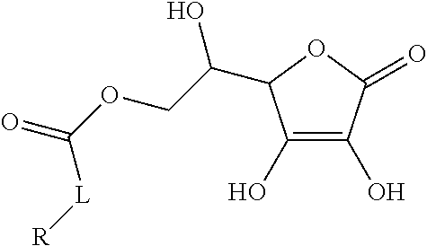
C1(O)=C(O)C(=O)OC1C(COC(=O)[L][R])O
